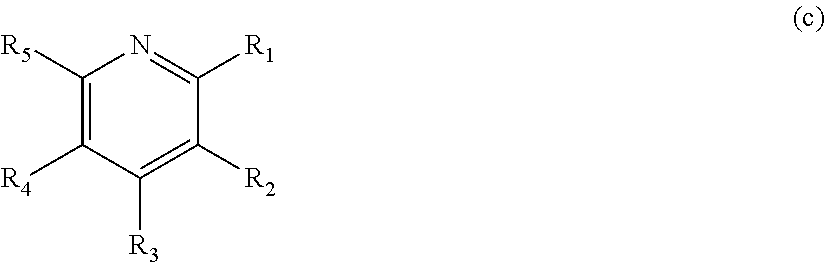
C1([R5])=C([R4])C([R3])=C([R2])C([R1])=N1
